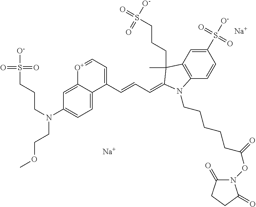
C1(S([O-])(=O)=O)=CC2=C(C=C1)N(CCCCCC(ON1C(=O)CCC1=O)=O)C(=CC=CC1=CC=[O+]C3=CC(N(CCCS([O-])(=O)=O)CCOC)=CC=C13)C2(C)CCCS(=O)([O-])=O.[Na].[Na]
